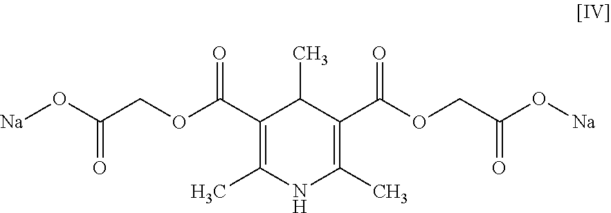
C1(C(OCC(O[Na])=O)=O)=C(C)NC(C)=C(C(OCC(O[Na])=O)=O)C1C
